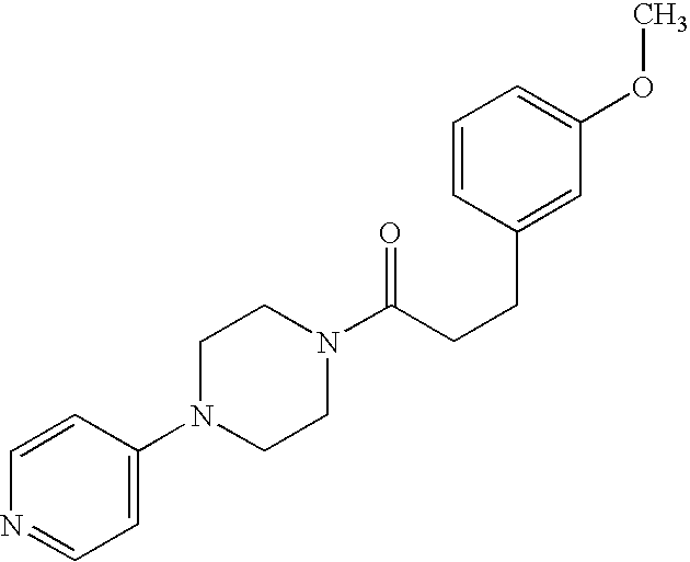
C1(N2CCN(C(CCC3=CC(OC)=CC=C3)=O)CC2)=CC=NC=C1
